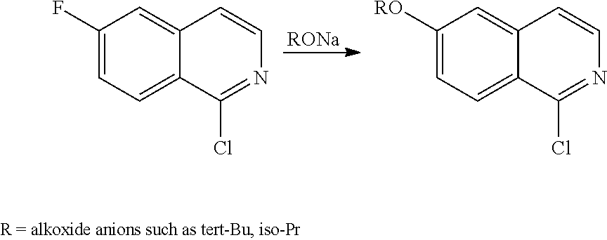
C1(F)=CC=C2C(=C1)C=CN=C2Cl.[RONa].C1([RO])=CC=C2C(=C1)C=CN=C2Cl
